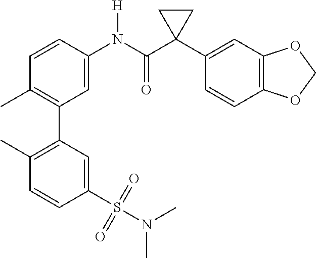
C1=C(N(C(C2(C3=CC4=C(C=C3)OCO4)CC2)=O)[H])C=CC(C)=C1C1=C(C)C=CC(S(=O)(=O)N(C)C)=C1
